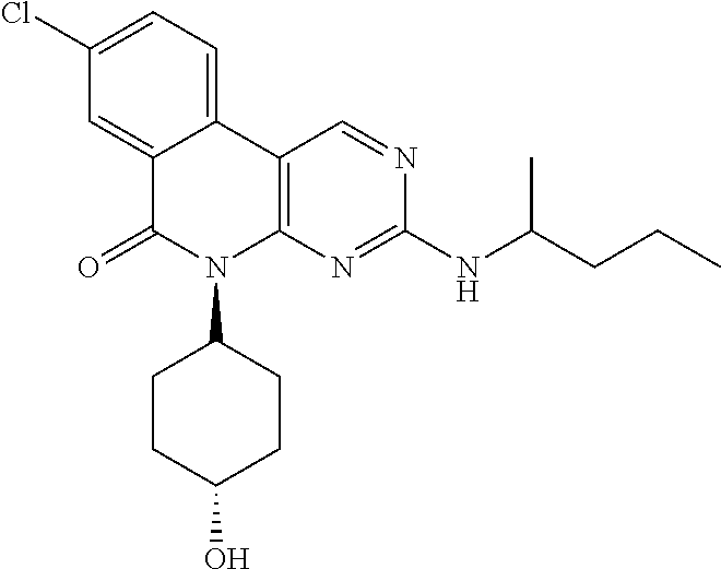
C1(Cl)=CC=C2C(=C1)C(=O)N(C1CCC(O)CC1)C1=C2C=NC(NC(CCC)C)=N1
